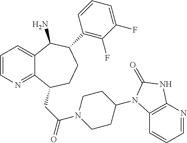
C1=CN=C2C(=C1)C(N)C(C1=C(F)C(F)=CC=C1)CCC2CC(N1CCC(N2C3=C(N=CC=C3)NC2=O)CC1)=O
